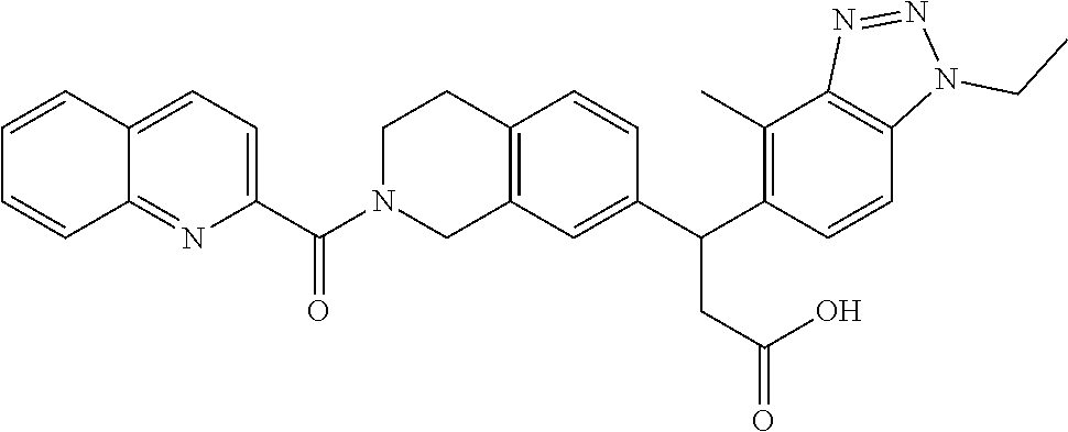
C12=C(C=C(C(C3=C(C)C4=C(C=C3)N(CC)N=N4)CC(=O)O)C=C1)CN(C(C1=CC=C3C(=N1)C=CC=C3)=O)CC2
